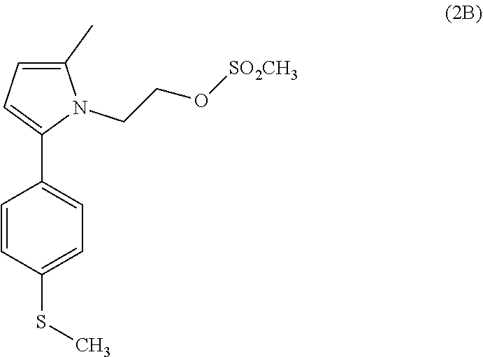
C1=CC(C2=CC=C(C)N2CCO[SO2CH3])=CC=C1SC
